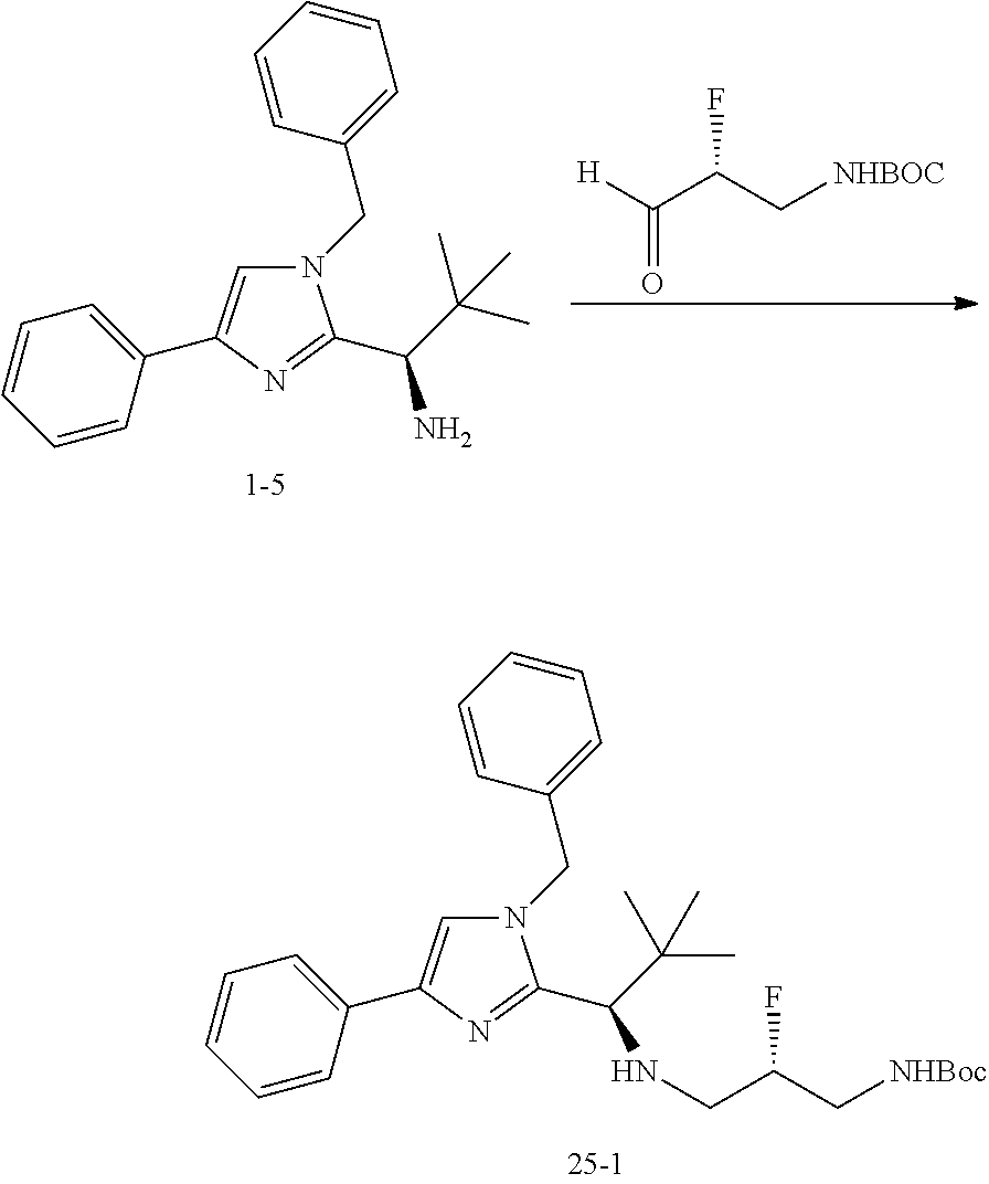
C1=CC(C2=CN(CC3=CC=CC=C3)C(C(N)C(C)(C)C)=N2)=CC=C1.[H]C(C(C[NHBOC])F)=O.C1=CC(C2=CN(CC3=CC=CC=C3)C(C(NCC(C[NHBoc])F)C(C)(C)C)=N2)=CC=C1
